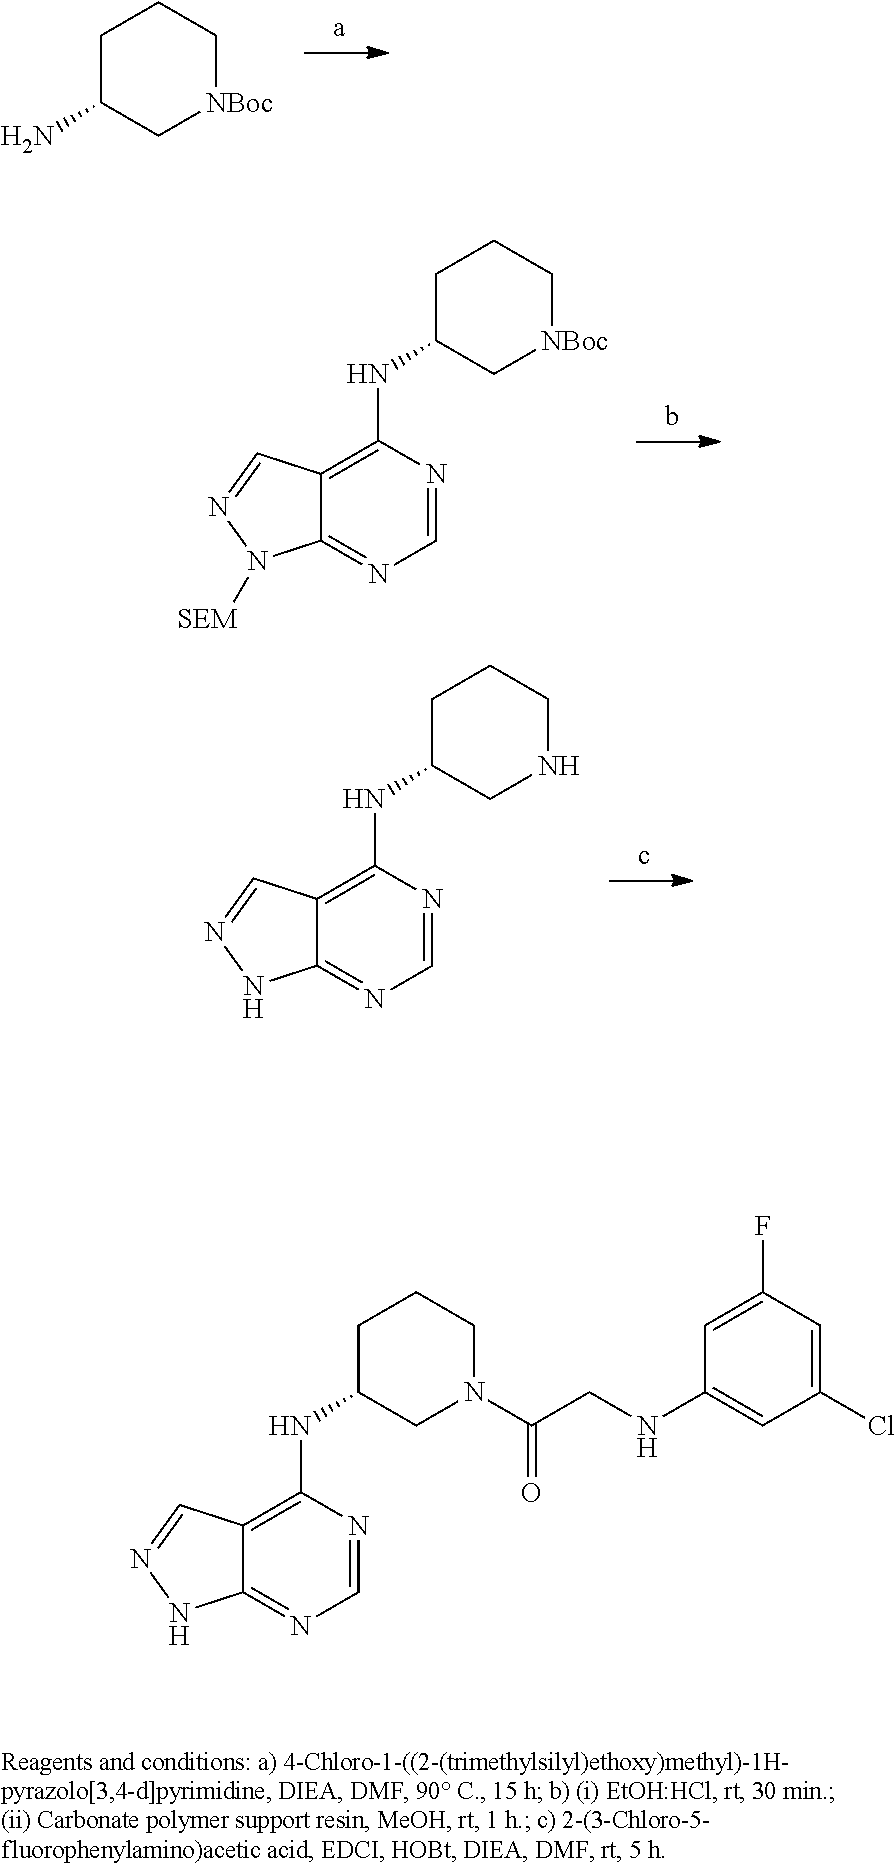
C1=NC(NC2CCC[NBoc]C2)=C2C(=N1)N([SEM])N=C2.C1=NC(NC2CCCNC2)=C2C(=N1)NN=C2.C1C(N)C[NBoc]CC1.C1=NC(NC2CCCN(C(CNC3=CC(Cl)=CC(F)=C3)=O)C2)=C2C(=N1)NN=C2
